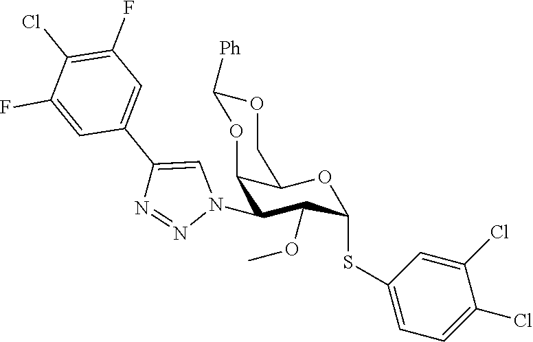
C12C(N3C=C(C4=CC(F)=C(Cl)C(F)=C4)N=N3)C(OC)C(SC3=CC=C(Cl)C(Cl)=C3)OC1COC([Ph])O2
